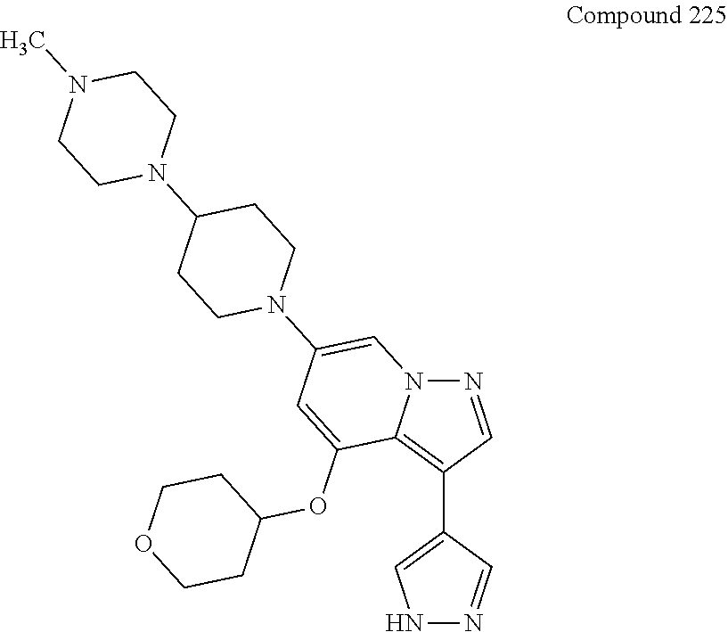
C1(C2=C3N(N=C2)C=C(N2CCC(N4CCN(C)CC4)CC2)C=C3OC2CCOCC2)=CNN=C1
